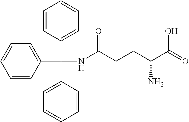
C1=CC=CC=C1C(C1=CC=CC=C1)(C1=CC=CC=C1)NC(CCC(C(=O)O)N)=O
